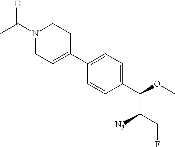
C1(C2=CC=C(C(C(CF)[N3])OC)C=C2)=CCN(C(C)=O)CC1
